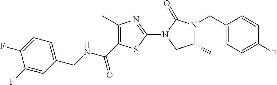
C1(C)=C(C(=O)NCC2=CC=C(F)C(F)=C2)SC(N2C(=O)N(CC3=CC=C(F)C=C3)C(C)C2)=N1
